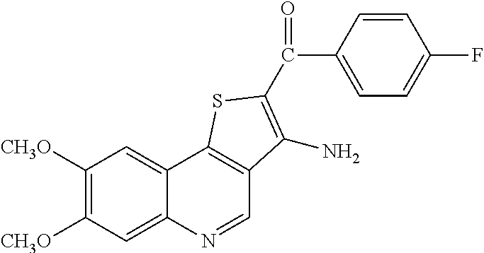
C1([CH3O])=C([CH3O])C=C2C(=C1)C1=C(C=N2)C(N)=C(C(C2=CC=C(F)C=C2)=O)S1
